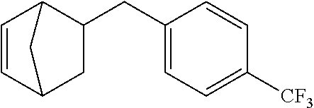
C1(CC2CC3C=CC2C3)=CC=C([CF3])C=C1
